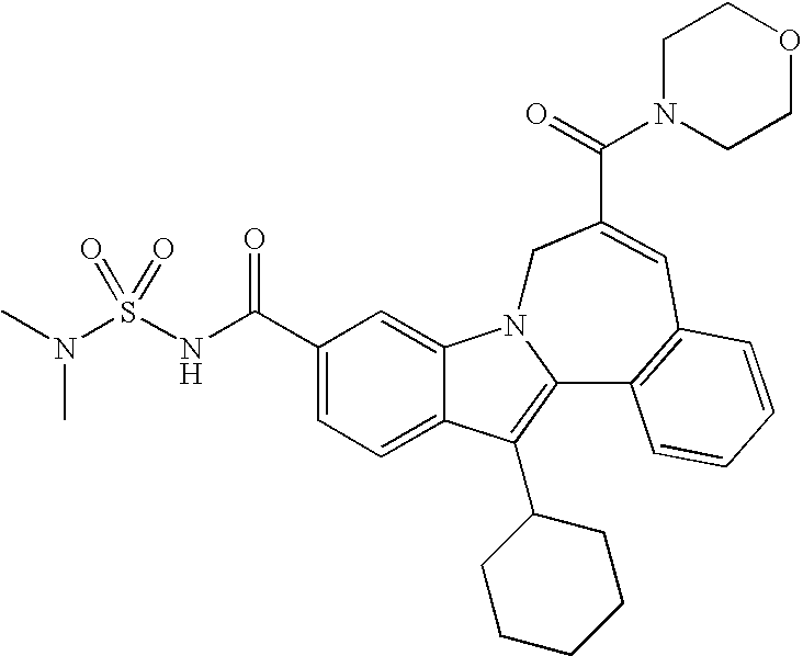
C1(C(NS(N(C)C)(=O)=O)=O)=CC=C2C(=C1)N1C(=C2C2CCCCC2)C2=C(C=C(C(=O)N3CCOCC3)C1)C=CC=C2
